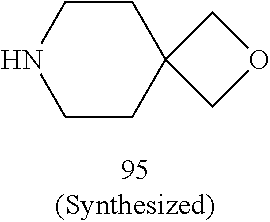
C12(CCNCC1)COC2
